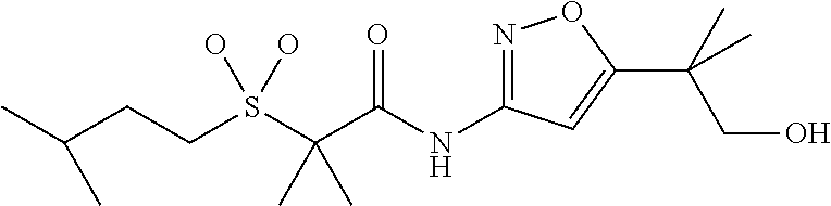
C(S(C(C(NC1=NOC(C(CO)(C)C)=C1)=O)(C)C)(O)O)CC(C)C
